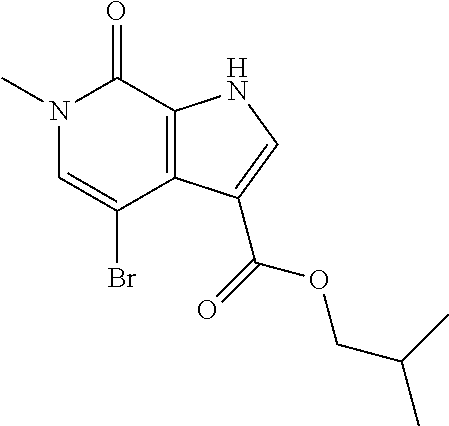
N1(C)C=C(Br)C2=C(C1=O)NC=C2C(=O)OCC(C)C
